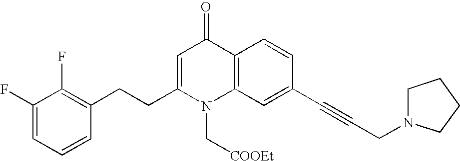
C1(F)=CC=CC(CCC2=CC(=O)C3=C(N2C[COOEt])C=C(C#CCN2CCCC2)C=C3)=C1F
